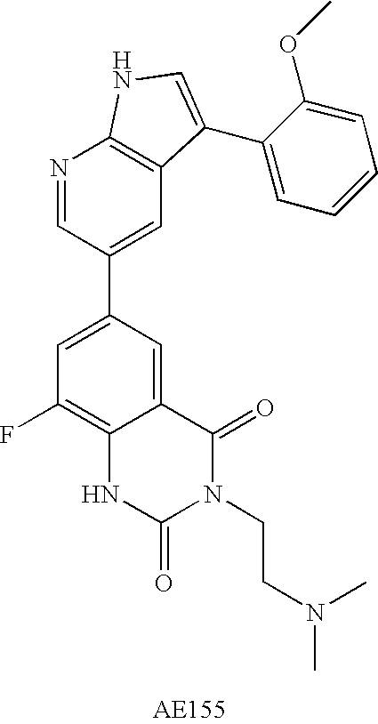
C12=CC(C3=CC4=C(N=C3)NC=C4C3=CC=CC=C3OC)=CC(F)=C1NC(=O)N(CCN(C)C)C2=O
